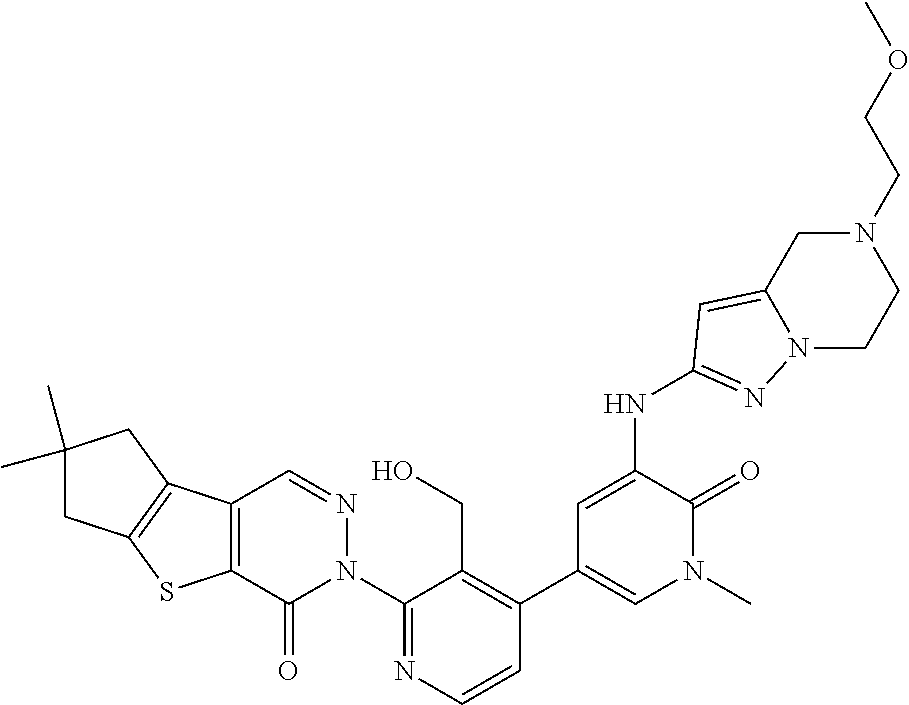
C1(N2N=CC3=C(C2=O)SC2=C3CC(C)(C)C2)=NC=CC(C2=CN(C)C(=O)C(NC3=NN4C(=C3)CN(CCOC)CC4)=C2)=C1CO
